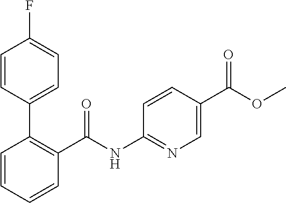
C1=CC=CC(C(NC2=NC=C(C(OC)=O)C=C2)=O)=C1C1=CC=C(F)C=C1
